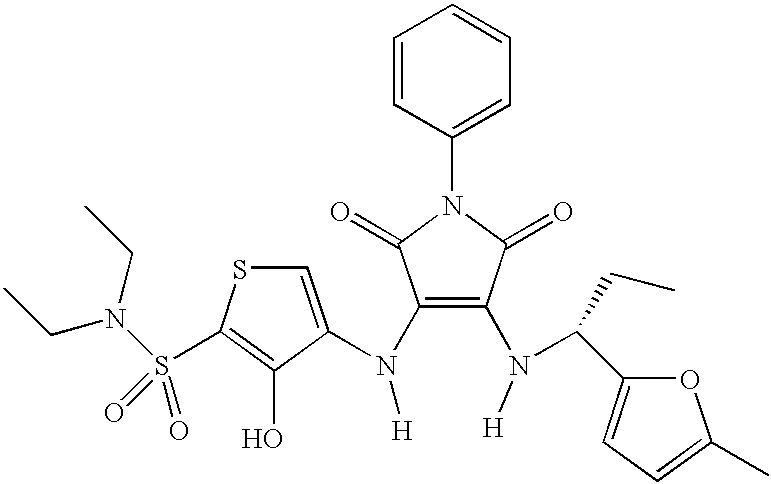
C1(N([H])C2=CSC(S(N(CC)CC)(=O)=O)=C2O)=C(N([H])C(C2=CC=C(C)O2)CC)C(=O)N(C2=CC=CC=C2)C1=O
